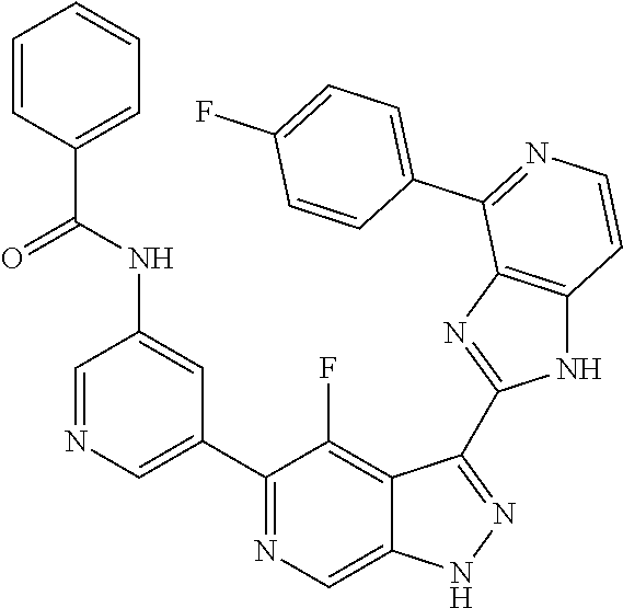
C1=NC=C(C2=NC=C3C(=C2F)C(C2=NC4=C(N2)C=CN=C4C2=CC=C(F)C=C2)=NN3)C=C1NC(C1=CC=CC=C1)=O
